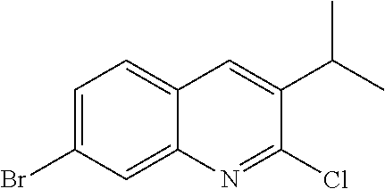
C1=C(Br)C=C2C(=C1)C=C(C(C)C)C(Cl)=N2
